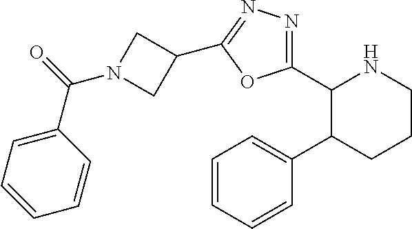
C1(C2=NN=C(C3CN(C(C4=CC=CC=C4)=O)C3)O2)C(C2=CC=CC=C2)CCCN1
